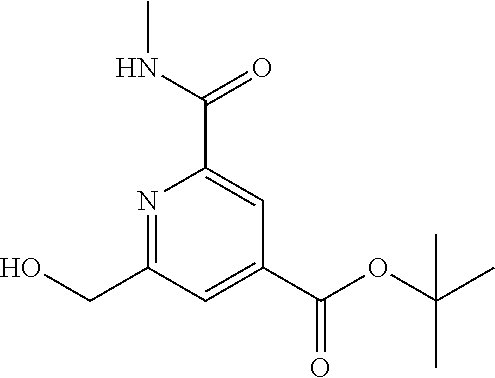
N1=C(CO)C=C(C(OC(C)(C)C)=O)C=C1C(NC)=O
